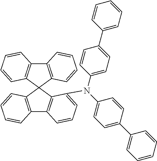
C12=C(C3(C4=C1C=CC=C4)C1=C(C4=C3C(N(C3=CC=C(C5=CC=CC=C5)C=C3)C3=CC=C(C5=CC=CC=C5)C=C3)=CC=C4)C=CC=C1)C=CC=C2
